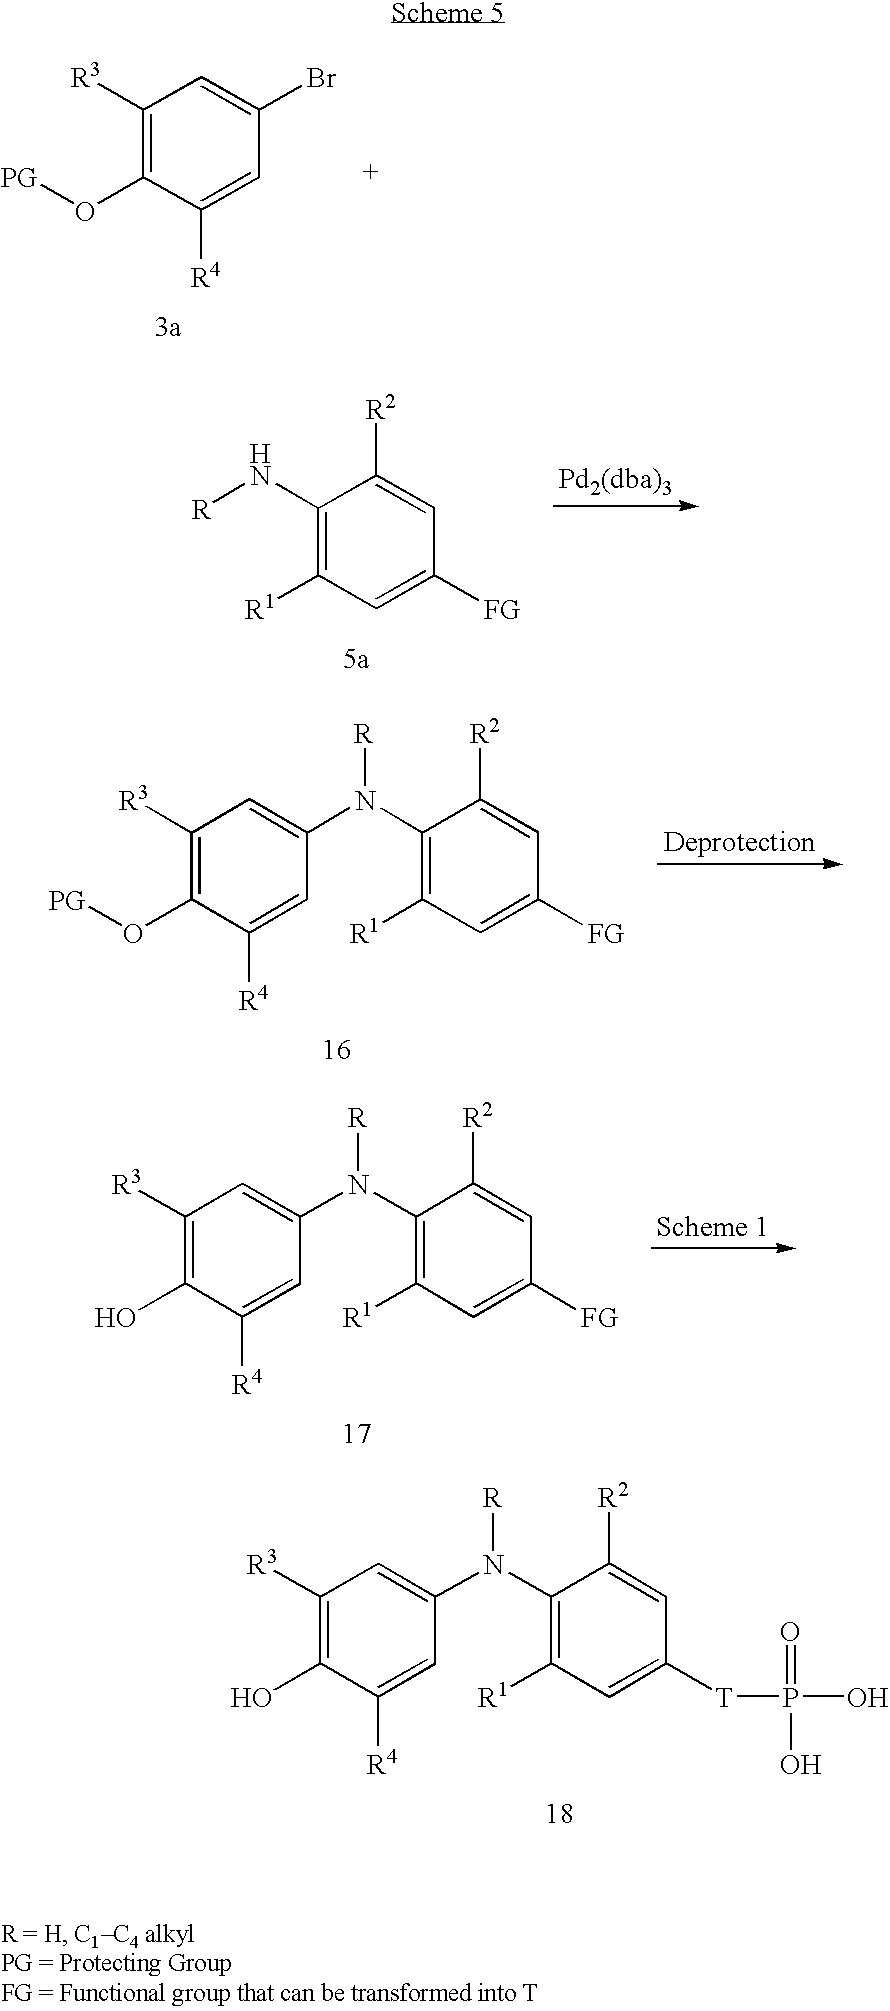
C1([R3])=C(O[PG])C([R4])=CC(Br)=C1.C1(N[R])=C([R1])C=C([FG])C=C1[R2].[Pd2(dba)3].C1([R3])=C(O[PG])C([R4])=CC(N(C2=C([R1])C=C([FG])C=C2[R2])[R])=C1.C1([R3])=C(O)C([R4])=CC(N(C2=C([R1])C=C([FG])C=C2[R2])[R])=C1.C1([R3])=C(O)C([R4])=CC(N(C2=C([R1])C=C([T]P(O)(=O)O)C=C2[R2])[R])=C1
